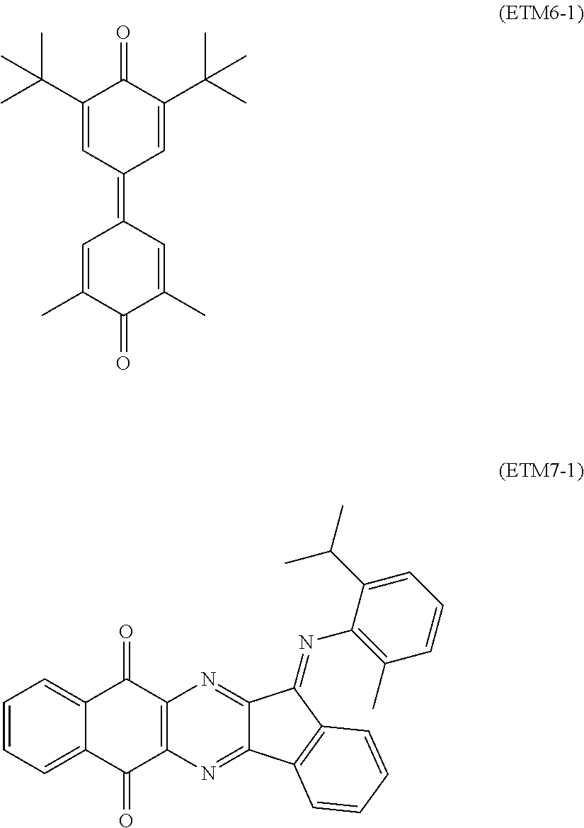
C1(=C2C=C(C)C(=O)C(C)=C2)C=C(C(C)(C)C)C(=O)C(C(C)(C)C)=C1.C1=CC=C2C(=C1)C(=O)C1=C(C2=O)N=C2C(=N1)C(=NC1=C(C)C=CC=C1C(C)C)C1=C2C=CC=C1
